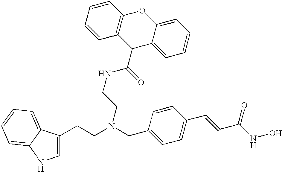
C1=C(CCN(CC2=CC=C(C=CC(NO)=O)C=C2)CCNC(=O)C2C3=CC=CC=C3OC3=C2C=CC=C3)C2=CC=CC=C2N1
